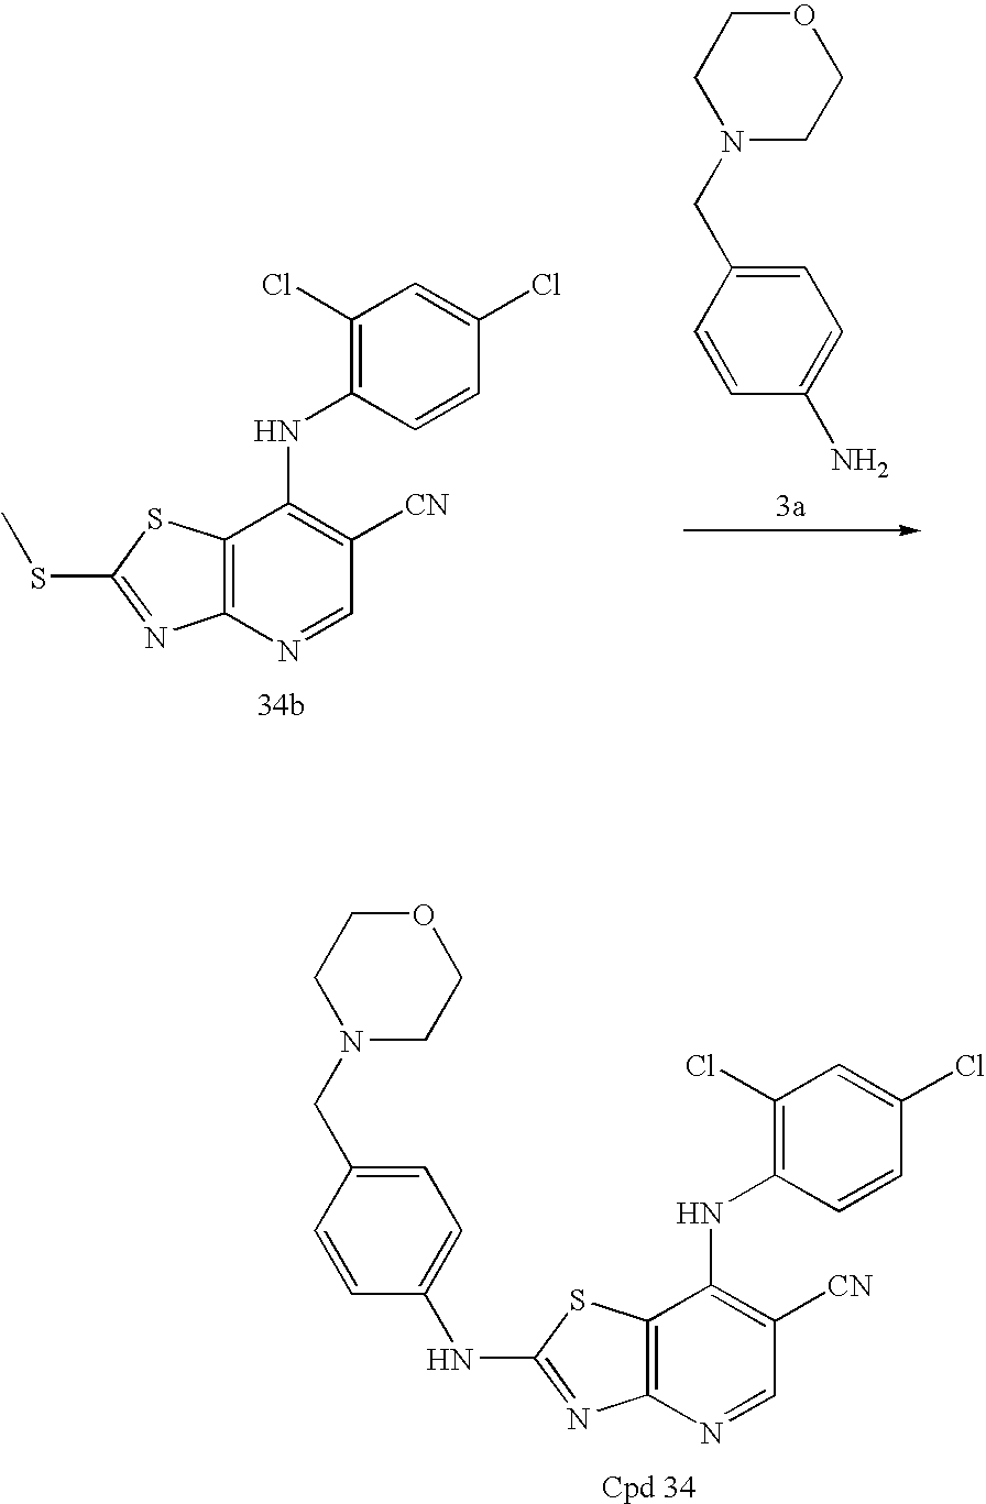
C12=C(N=CC([CN])=C1NC1=C(Cl)C=C(Cl)C=C1)N=C(SC)S2.C1=C(CN2CCOCC2)C=CC(N)=C1.C12=C(N=CC([CN])=C1NC1=C(Cl)C=C(Cl)C=C1)N=C(NC1=CC=C(CN3CCOCC3)C=C1)S2
